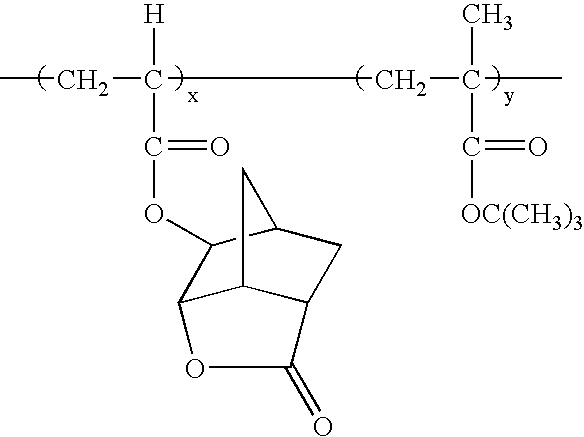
CCC(CC(C)(C)C([OC(CH3)3])=O)([H])C(OC1C2C3C(CC1C3)C(=O)O2)=O
